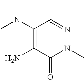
C1(N(C)C)=C(N)C(=O)N(C)N=C1
